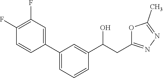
C(C(C1=CC(C2=CC(F)=C(F)C=C2)=CC=C1)O)C1=NN=C(C)O1
